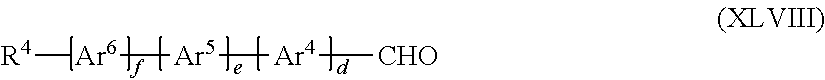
[R4][Ar6][Ar5][Ar4][CHO]
